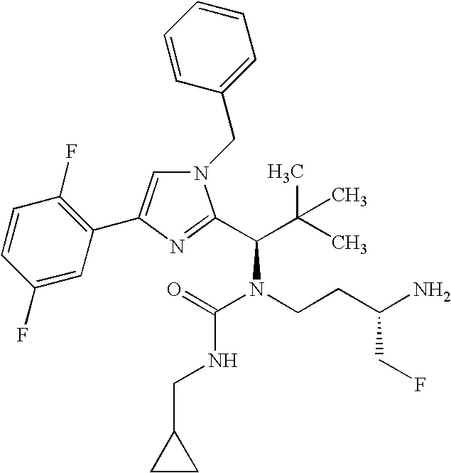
C1=CC(F)=CC(C2=CN(CC3=CC=CC=C3)C(C(C(C)(C)C)N(CCC(N)CF)C(=O)NCC3CC3)=N2)=C1F
